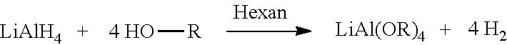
[LiAlH4].[4 HO][R].[LiAl(OR)4]
